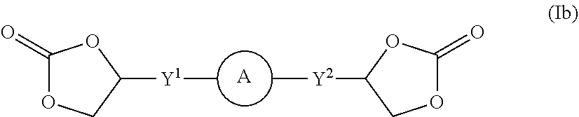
[A].C[Y1]C1OC(=O)OC1.[Y2](C)C1COC(=O)O1
